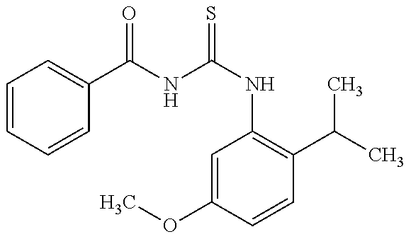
C1=CC=CC(C(NC(NC2=C(C(C)C)C=CC(OC)=C2)=S)=O)=C1
